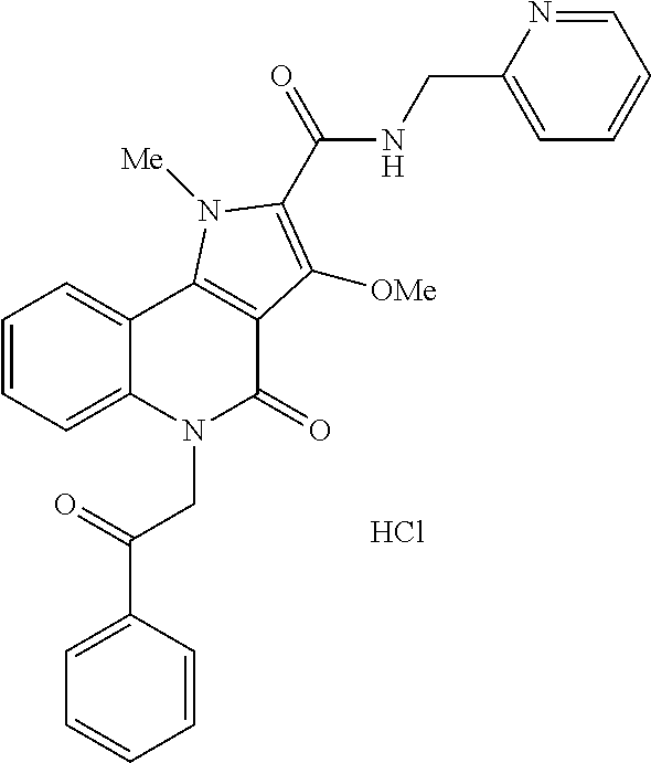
C1=CC=C2C(=C1)C1=C(C(=O)N2CC(C2=CC=CC=C2)=O)C([OMe])=C(C(=O)NCC2=CC=CC=N2)N1[Me].Cl
